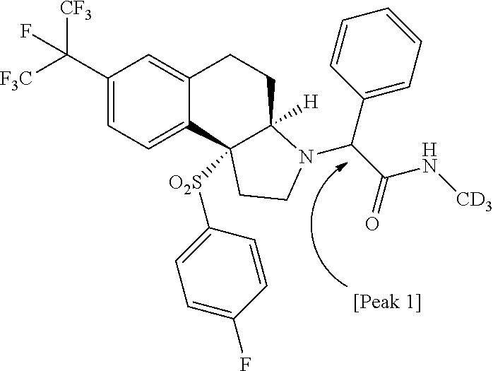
C1(C([F3C])([CF3])F)=CC=C2C(=C1)CCC1([H])C2([O2S]C2=CC=C(F)C=C2)CCN1C(C(N[CD3])=O)C1=CC=CC=C1
